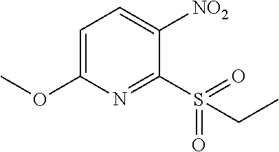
C1=C(OC)N=C(S(=O)(=O)CC)C([NO2])=C1
